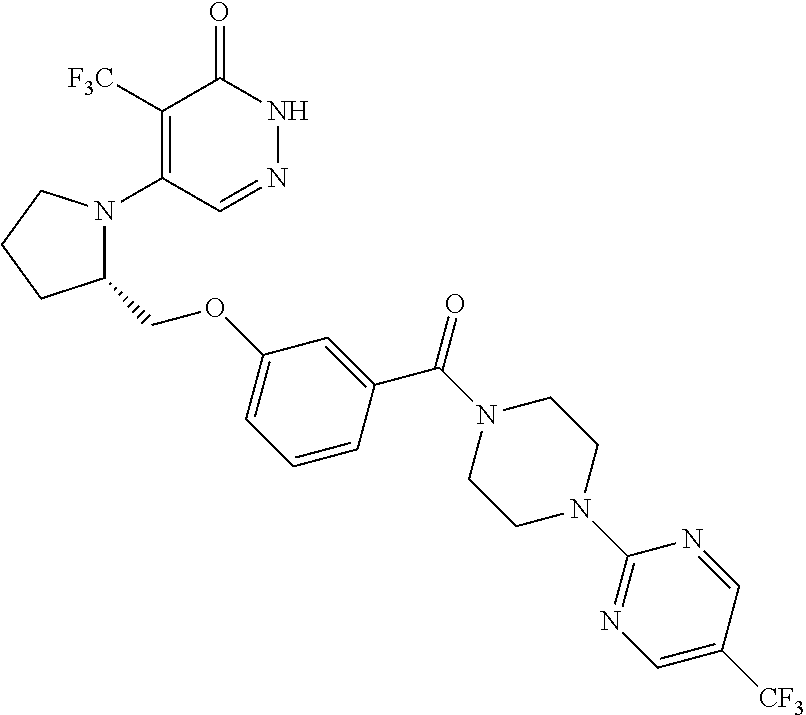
C1([F3C])=C(N2C(COC3=CC=CC(C(N4CCN(C5=NC=C([CF3])C=N5)CC4)=O)=C3)CCC2)C=NNC1=O
